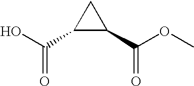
C(=O)(O)C1C(C(OC)=O)C1
